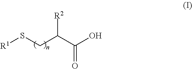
[R1]SCC(C(O)=O)[R2]
